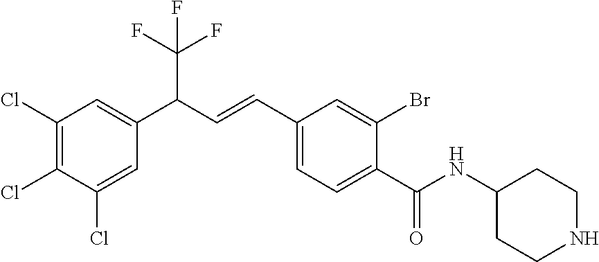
C1(Cl)=CC(C(C=CC2=CC=C(C(NC3CCNCC3)=O)C(Br)=C2)C(F)(F)F)=CC(Cl)=C1Cl
